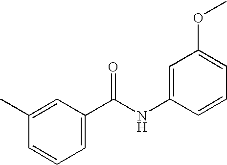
C1(C)=CC(C(NC2=CC(OC)=CC=C2)=O)=CC=C1
